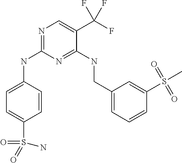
C1=C(NC2=NC=C(C(F)(F)F)C(NCC3=CC=CC(S(C)(=O)=O)=C3)=N2)C=CC(S(=O)(=O)N)=C1
